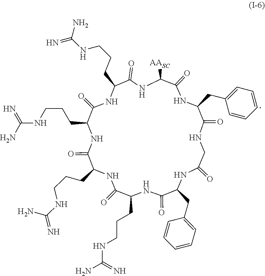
C1(=O)NC(CCCNC(=N)N)C(=O)NC(CCCNC(=N)N)C(=O)NC(CCCNC(=N)N)C(=O)NC([AASC])C(=O)NC(CC2=CC=CC=C2)C(=O)NCC(=O)NC(CC2=CC=CC=C2)C(=O)NC1CCCNC(N)=N
